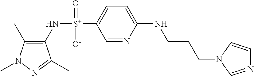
C1(C)=C(N[S+](C2=CC=C(NCCCN3C=CN=C3)N=C2)([O-])=O)C(C)=NN1C
